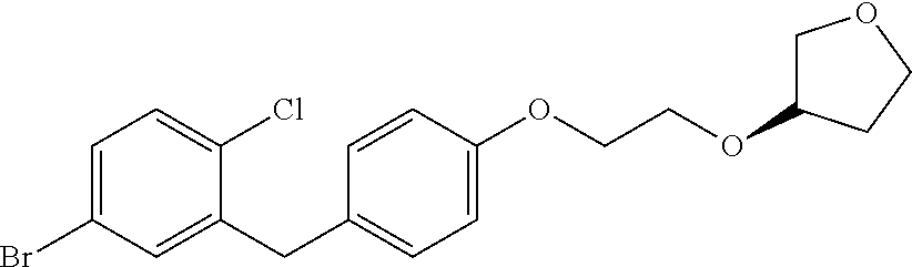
BrC1=CC=C(Cl)C(CC2=CC=C(OCCOC3COCC3)C=C2)=C1
